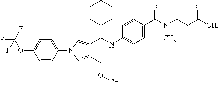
C1=CC(N2C=C(C(NC3=CC=C(C(=O)N(CCC([OH])=O)C)C=C3)C3CCCCC3)C(COC)=N2)=CC=C1OC(F)(F)F
